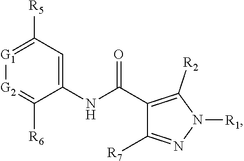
[G1]1=C([R5])C=C(NC(C2=C([R2])N([R1])N=C2[R7])=O)C([R6])=[G2]1
